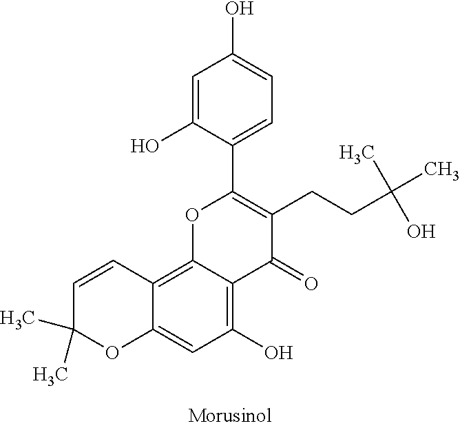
C1=CC2=C3C(=C(O)C=C2OC1(C)C)C(=O)C(CCC(O)(C)C)=C(C1=CC=C(O)C=C1O)O3
